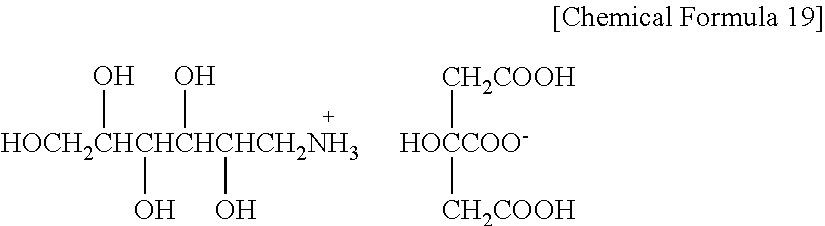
[HOCH2CHCHCHCHCH2NH3](O)(O)(O)O.[CH2COOH][HOCCOO-][CH2COOH]
